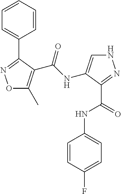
C1=CC=CC=C1C1=NOC(C)=C1C(NC1=CNN=C1C(NC1=CC=C(F)C=C1)=O)=O
